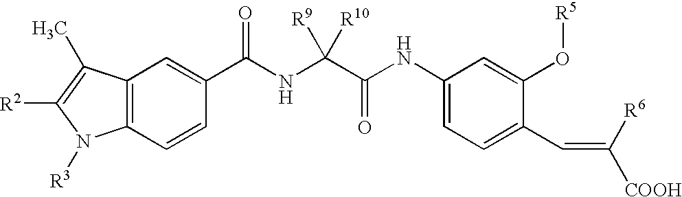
C12=C(C=CC(C(NC(C(NC3=CC=C(C=C([COOH])[R6])C(O[R5])=C3)=O)([R9])[R10])=O)=C1)N([R3])C([R2])=C2C
